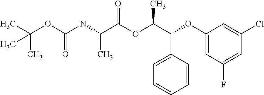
C(OC(NC(C(OC(C(C1=CC=CC=C1)OC1=CC(F)=CC(Cl)=C1)C)=O)C)=O)(C)(C)C
